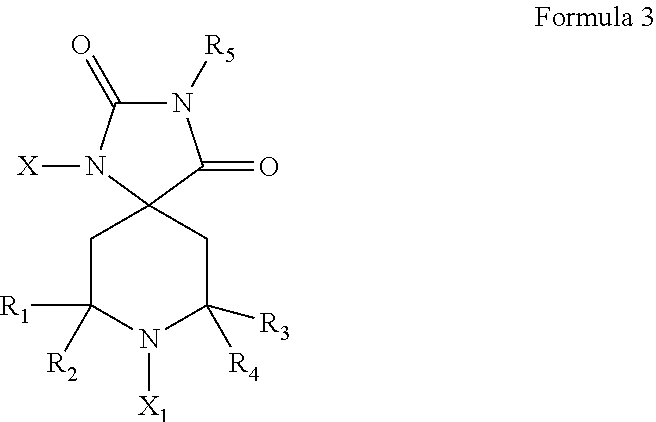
C1C([R1])([R2])N([X1])C([R4])([R3])CC12C(=O)N([R5])C(=O)N2[X]
